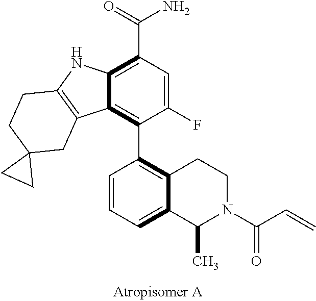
C12=C(C(=O)N)C=C(F)C(C3=C4CCN(C(C=C)=O)C(C)C4=CC=C3)=C1C1=C(N2)CCC2(C1)CC2
